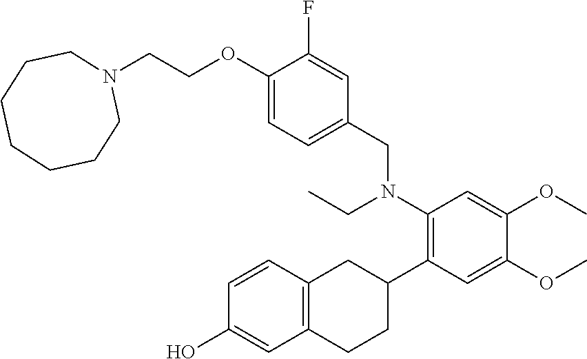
OC1=CC2=C(C=C1)CC(C1=C(N(CC)CC3=CC=C(OCCN4CCCCCCC4)C(F)=C3)C=C(OC)C(OC)=C1)CC2
